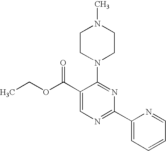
C1(C(OCC)=O)=CN=C(C2=CC=CC=N2)N=C1N1CCN(C)CC1
